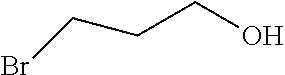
C(CCO)Br
